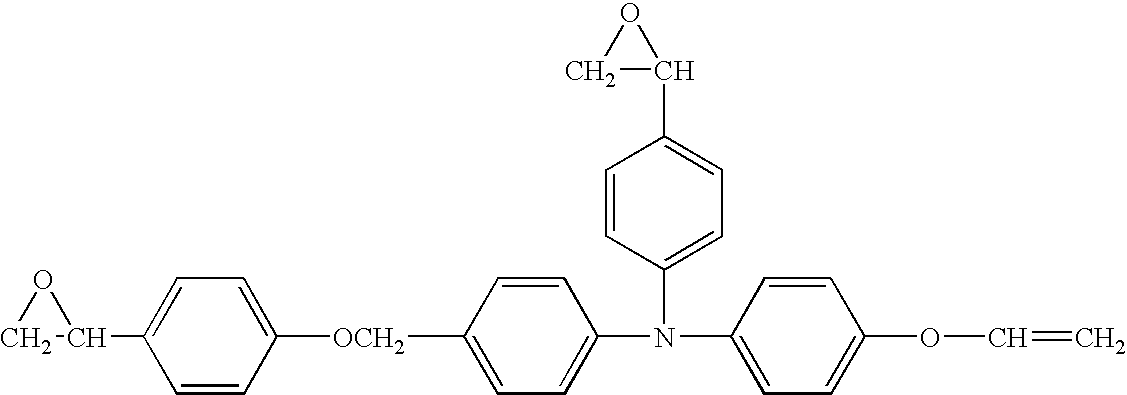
C1=CC([OCH2]C2=CC=C(C3CO3)C=C2)=CC=C1N(C1=CC=C(C2CO2)C=C1)C1=CC=C(OC=C)C=C1
